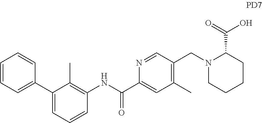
C1=CC=C(C2=CC=CC(NC(C3=CC(C)=C(CN4CCCCC4C(=O)O)C=N3)=O)=C2C)C=C1
